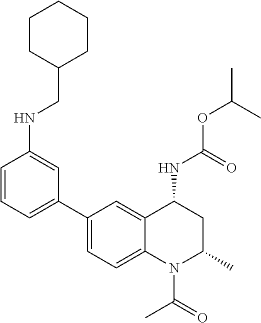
C(OC(C)C)(=O)NC1CC(C)N(C(C)=O)C2=CC=C(C3=CC=CC(NCC4CCCCC4)=C3)C=C12
